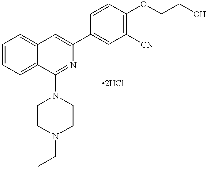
C1=CC=C2C(=C1)C=C(C1=CC([CN])=C(OCCO)C=C1)N=C2N1CCN(CC)CC1
